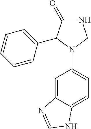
C1=C2C(=CC=C1N1CNC(=O)C1C1=CC=CC=C1)NC=N2
